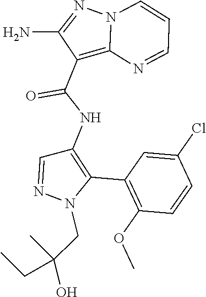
C1(C2=C(NC(C3=C4N(N=C3N)C=CC=N4)=O)C=NN2CC(O)(CC)C)=C(OC)C=CC(Cl)=C1
